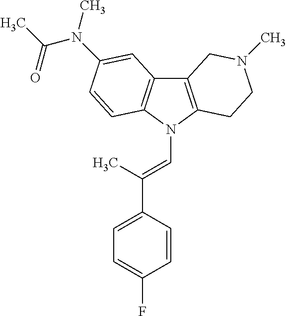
C12=C(N(C=C(C3=CC=C(F)C=C3)C)C3=C1C=C(N(C)C(C)=O)C=C3)CCN(C)C2
